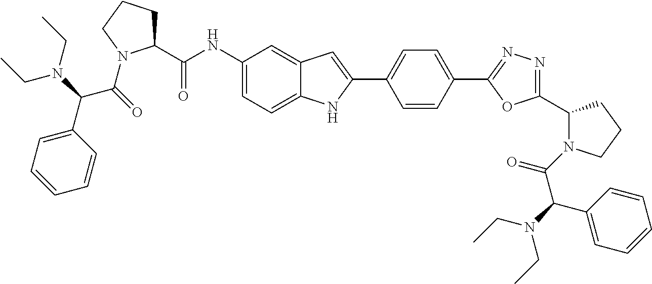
C1(C(NC2=CC=C3C(=C2)C=C(C2=CC=C(C4=NN=C(C5N(C(=O)C(N(CC)CC)C6=CC=CC=C6)CCC5)O4)C=C2)N3)=O)CCCN1C(=O)C(N(CC)CC)C1=CC=CC=C1
